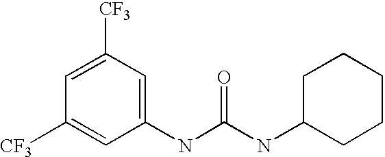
C1=C([CF3])C=C(NC(=O)NC2CCCCC2)C=C1[CF3]
